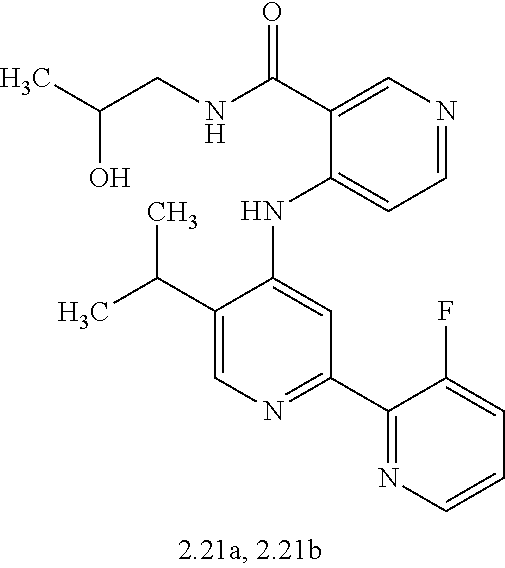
C1(NC2=CC(C3=NC=CC=C3F)=NC=C2C(C)C)=CC=NC=C1C(NCC(C)O)=O
